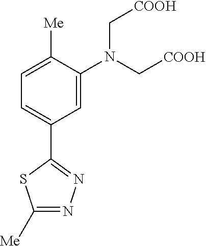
C1=C(N(C[COOH])C[COOH])C([Me])=CC=C1C1=NN=C([Me])S1
